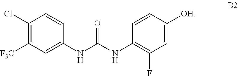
C1(Cl)=C([F3C])C=C(NC(NC2=C(F)C=C([OH])C=C2)=O)C=C1
